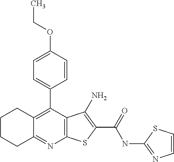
C12=C(C(C3=CC=C(OCC)C=C3)=C3C(=N1)CCCC3)C(N)=C(C(NC1=NC=CS1)=O)S2
